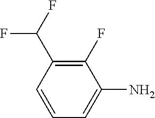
C1(F)=C(C(F)F)C=CC=C1N
